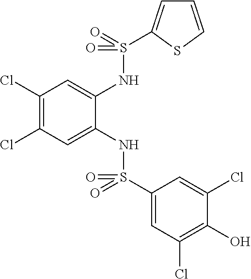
C1(Cl)=C(Cl)C=C(NS(C2=CC(Cl)=C(O)C(Cl)=C2)(=O)=O)C(NS(=O)(=O)C2=CC=CS2)=C1
